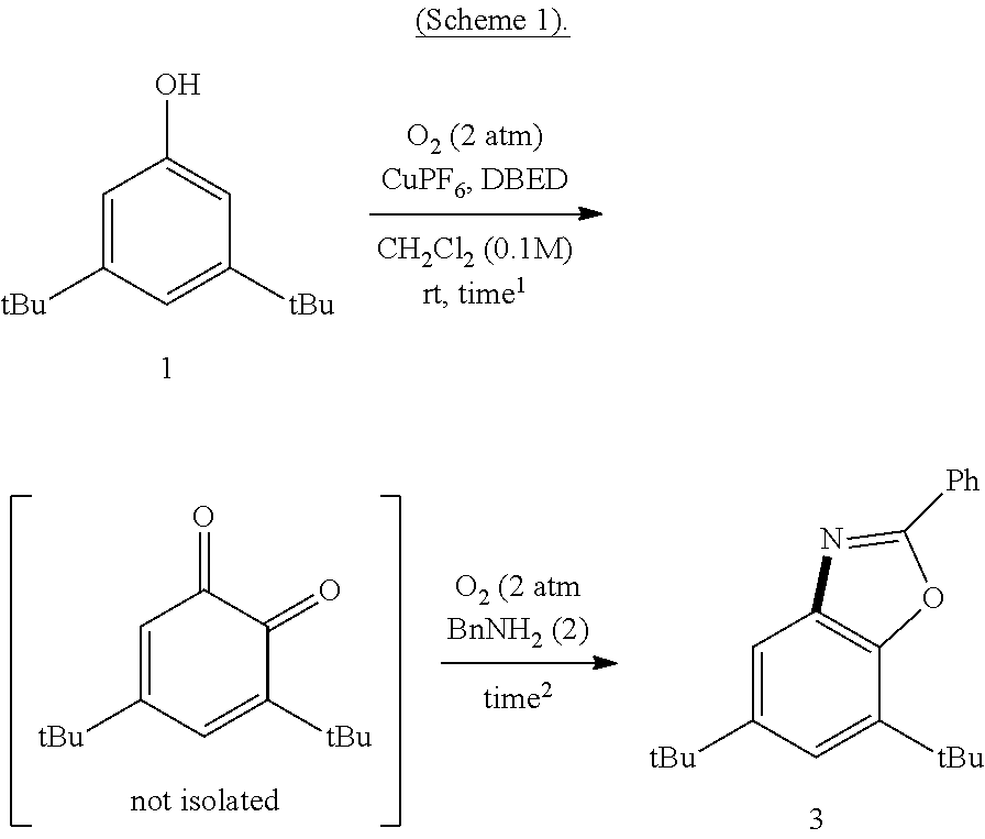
C1=C([tBu])C=C([tBu])C=C1O.C1=C([tBu])C=C([tBu])C(=O)C1=O.C1=C([tBu])C=C([tBu])C2=C1N=C([Ph])O2
